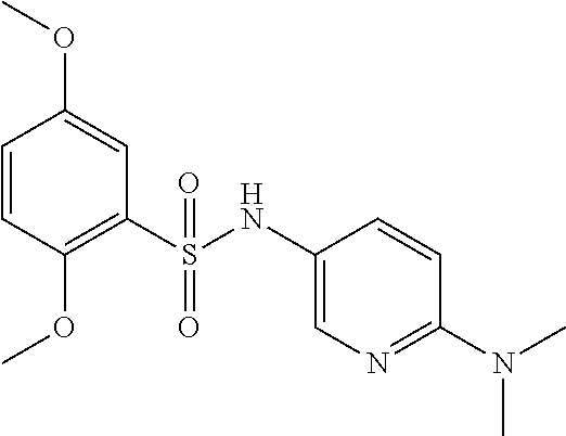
C1=CC(OC)=C(S(NC2=CN=C(N(C)C)C=C2)(=O)=O)C=C1OC
